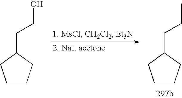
C(C1CCCC1)CO.C(C1CCCC1)CC
